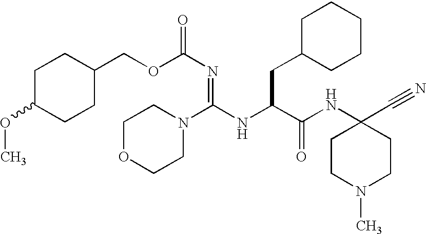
O(C(N=C(N1CCOCC1)NC(C(NC1(C#N)CCN(C)CC1)=O)CC1CCCCC1)=O)CC1CCC(OC)CC1
